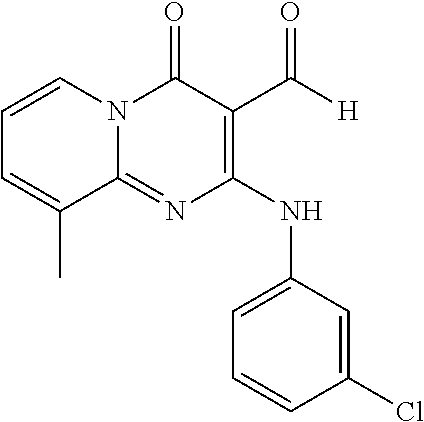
C1=CN2C(=NC(NC3=CC=CC(Cl)=C3)=C(C([H])=O)C2=O)C(C)=C1
